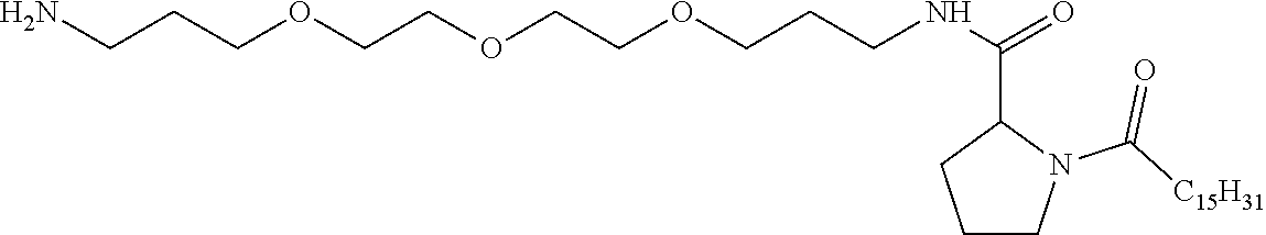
NCCCOCCOCCOCCCNC(=O)C1CCCN1C([C15H31])=O
